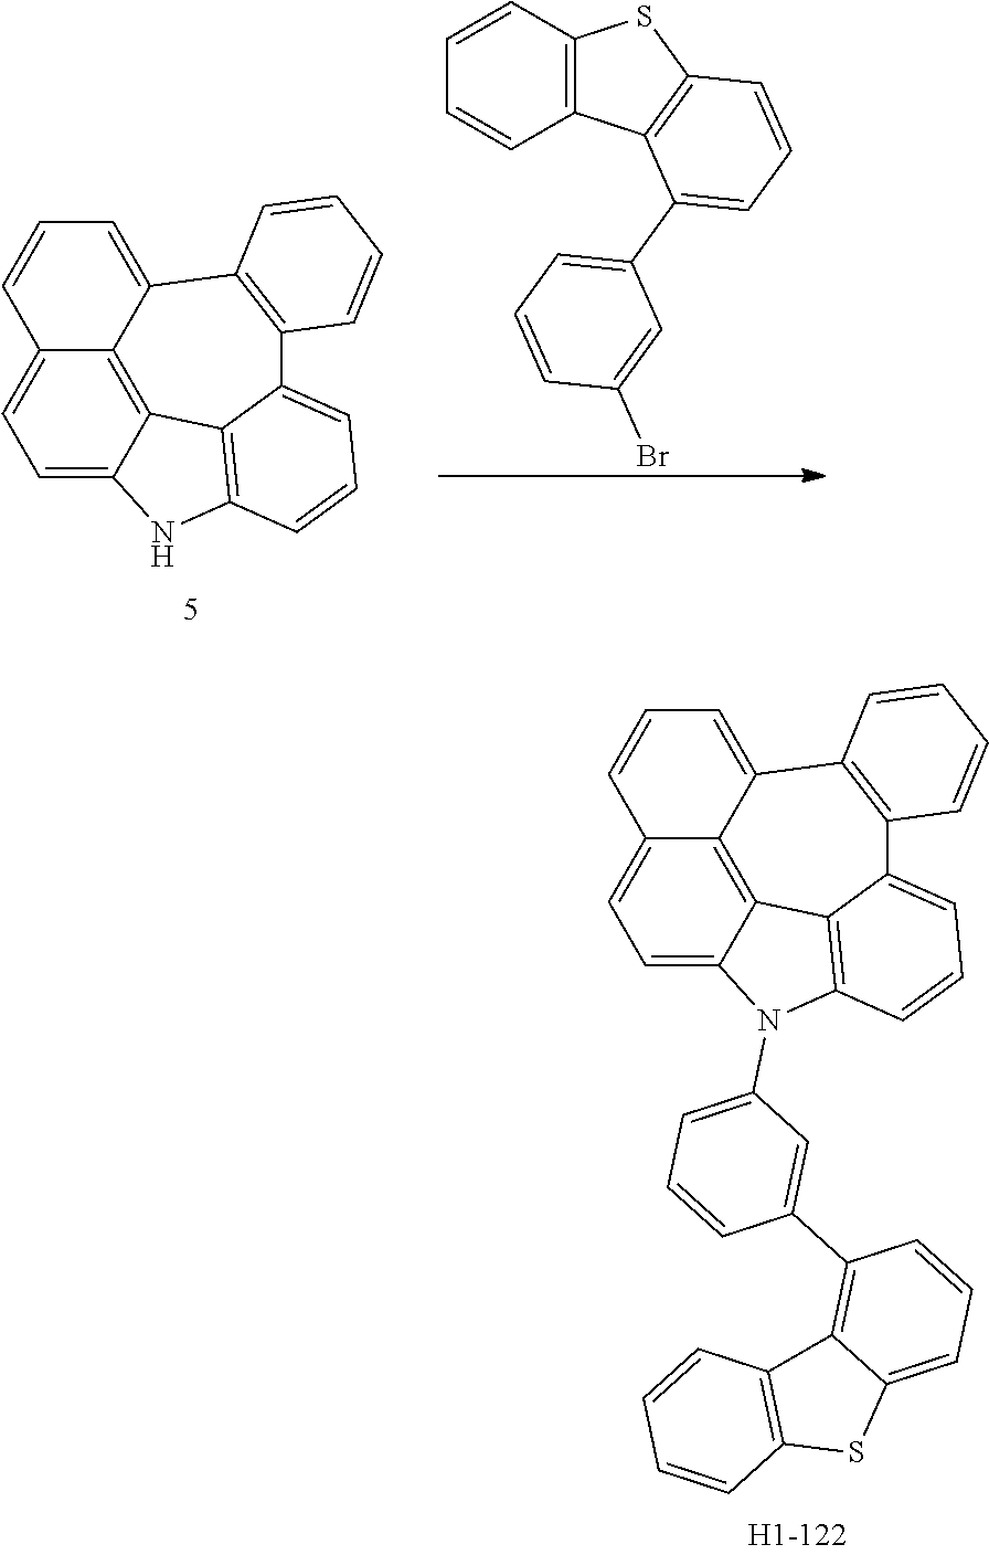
C1=C2C3=C4C(=C1)C=CC=C4C1=C(C4=CC=CC(=C34)N2C2=CC=CC(C3=C4C(=CC=C3)SC3=C4C=CC=C3)=C2)C=CC=C1.C1=C2C3=C4C(=C1)C=CC=C4C1=C(C4=CC=CC(=C34)N2)C=CC=C1.C1=CC2=C(C=C1)C1=C(S2)C=CC=C1C1=CC=CC(Br)=C1
